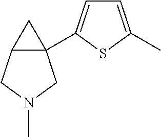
C1=C(C)SC(C23C(CN(C)C2)C3)=C1
